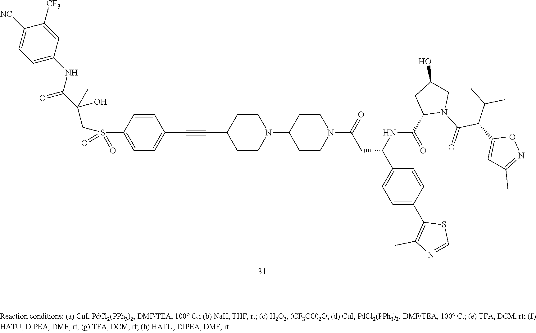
C1=C(NC(=O)C(O)(C)CS(C2=CC=C(C#CC3CCN(C4CCN(C(CC(NC(=O)C5N(C(C(C(C)C)C6=CC(C)=NO6)=O)CC(O)C5)C5=CC=C(C6=C(C)N=CS6)C=C5)=O)CC4)CC3)C=C2)(=O)=O)C=C([CF3])C([NC])=C1
